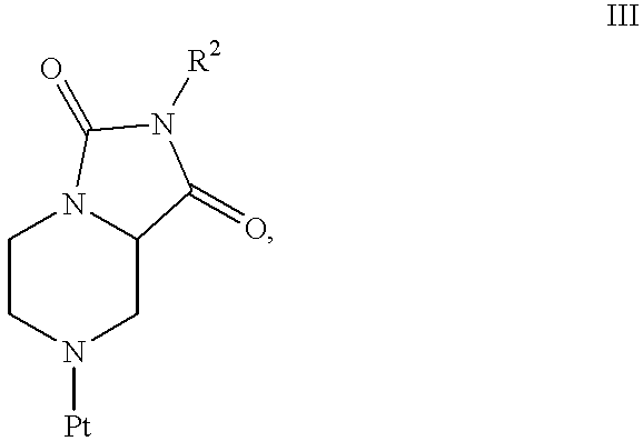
C1CN([Pt])CC2N1C(=O)N([R2])C2=O
